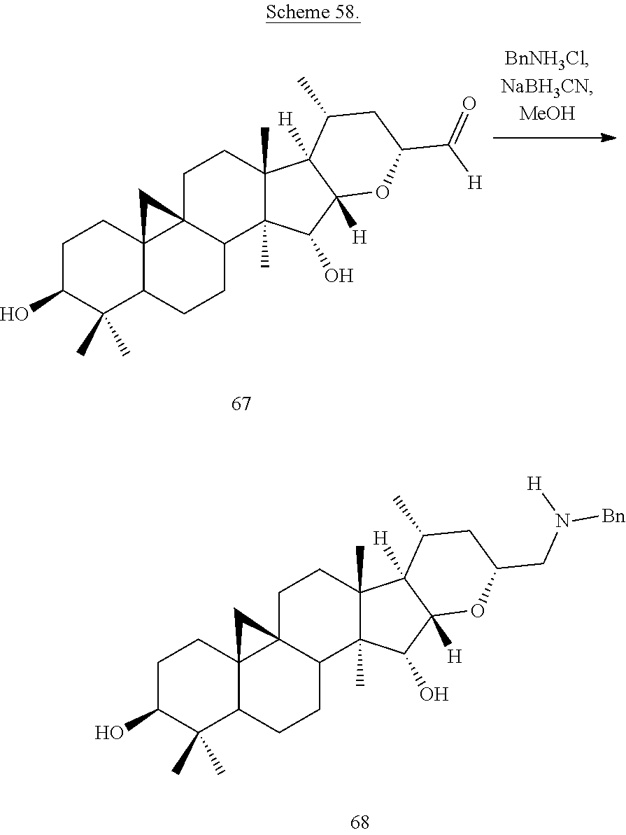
C1C(O)C(C)(C)C2C3(C1)C1(C(CC2)C2(C)C(C)(CC1)C1([H])C([H])(C2O)OC(C([H])=O)CC1C)C3.C1C(O)C(C)(C)C2C3(C1)C1(C(CC2)C2(C)C(C)(CC1)C1([H])C([H])(C2O)OC(CN([Bn])[H])CC1C)C3
